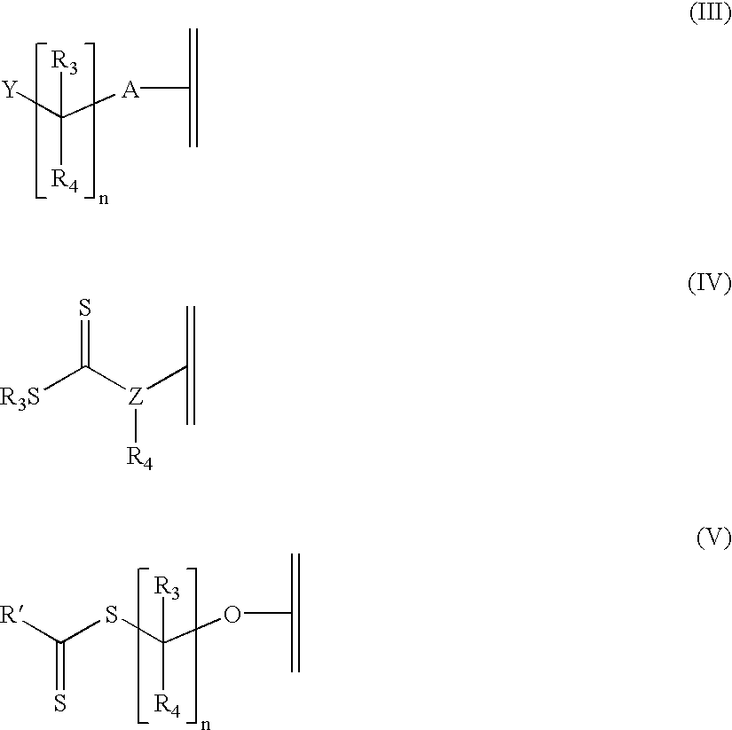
[Y]C([A]C(=C)=C)([R3])[R4].[R]C(SC(OC(=C)=C)([R3])[R4])=S.[R3S]C([Z](C(=C)=C)[R4])=S
